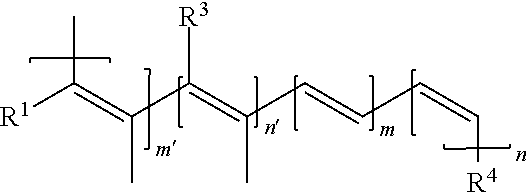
[R1]C(=C(C(=C(C=CC=C[R4])C)[R3])C)C
